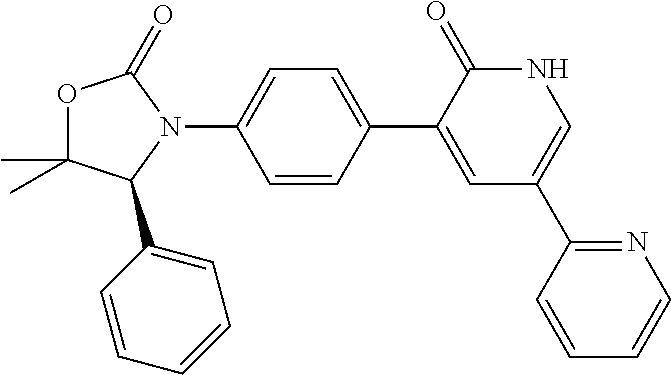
C1(C2=CC(C3=NC=CC=C3)=CNC2=O)=CC=C(N2C(=O)OC(C)(C)C2C2=CC=CC=C2)C=C1
